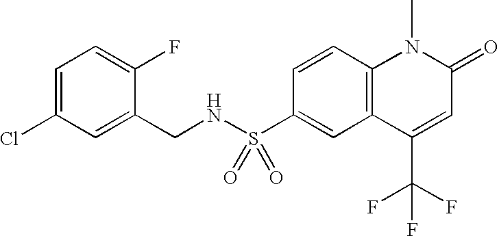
C12=C(C=CC(S(NCC3=CC(Cl)=CC=C3F)(=O)=O)=C1)N(C)C(=O)C=C2C(F)(F)F
